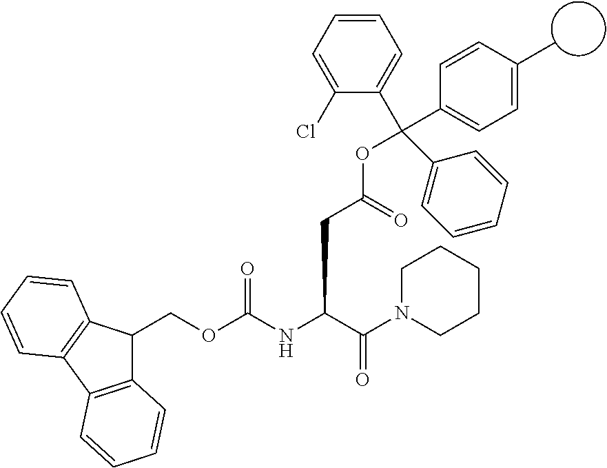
C(OC(NC(C(N1CCCCC1)=O)CC(OC(C1=CC=CC=C1Cl)(C1=CC=C(C)C=C1)C1=CC=CC=C1)=O)=O)C1C2=C(C3=C1C=CC=C3)C=CC=C2
